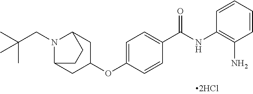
C1=CC=CC(N)=C1NC(C1=CC=C(OC2CC3N(CC(C)(C)C)C(C2)CC3)C=C1)=O
